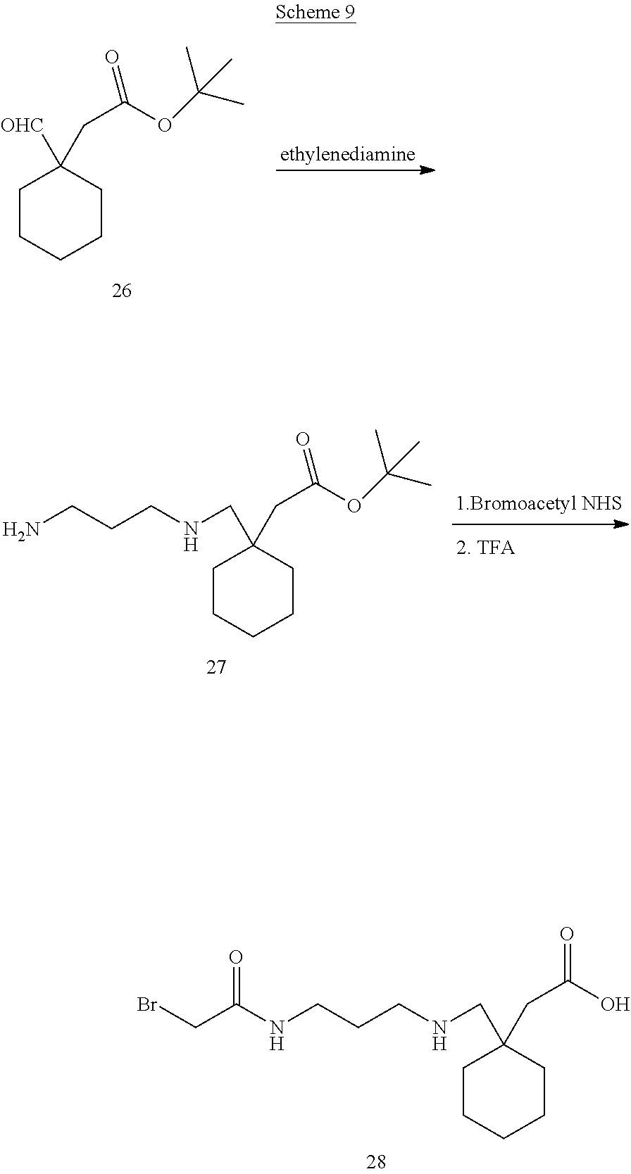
[ethylenediamine].[OHC]C1(CC(OC(C)(C)C)=O)CCCCC1.[1.Bromoacetyl NHS].C(C1(CC(OC(C)(C)C)=O)CCCCC1)NCCCN.C(C1(CC(O)=O)CCCCC1)NCCCNC(CBr)=O
